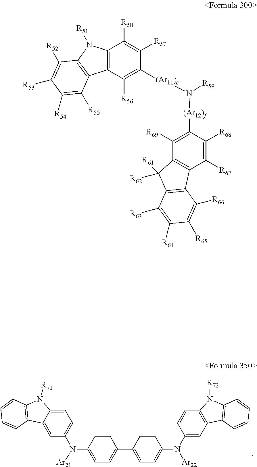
C1=CC(N([Ar21])C2=CC=C3C(=C2)C2=C(N3[R71])C=CC=C2)=CC=C1C1=CC=C(N(C2=CC3=C(C=C2)N([R72])C2=C3C=CC=C2)[Ar22])C=C1.C12=C(C([R56])=C([(Ar11)e]N([(Ar12)f]C3=C([R69])C4=C(C([R67])=C3[R68])C3=C(C4([R62])[R61])C([R63])=C([R64])C([R65])=C3[R66])[R59])C([R57])=C1[R58])C1=C(N2[R51])C([R52])=C([R53])C([R54])=C1[R55]
